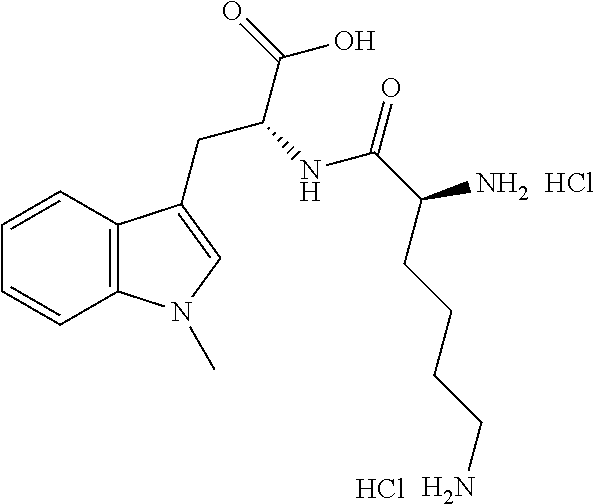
C12=C(C=CC=C1)C(CC(C(O)=O)NC(C(CCCCN)N)=O)=CN2C.Cl.Cl
